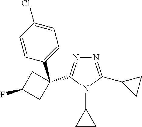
C1=C(Cl)C=CC(C2(C3=NN=C(C4CC4)N3C3CC3)CC(F)C2)=C1
